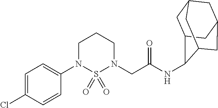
C1=C(N2CCCN(CC(=O)NC3C4CC5CC(CC3C5)C4)S2(=O)=O)C=CC(Cl)=C1
